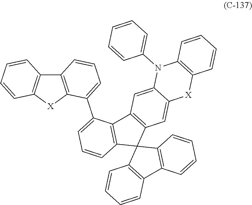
C1=C2C(=CC3=C1C1=C(C=CC=C1C1=CC=CC4=C1[X]C1=C4C=CC=C1)C31C3=C(C=CC=C3)C3=C1C=CC=C3)[X]C1=C(N2C2=CC=CC=C2)C=CC=C1
